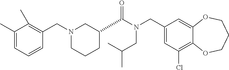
C1(CN(C(=O)C2CCCN(CC3=C(C)C(C)=CC=C3)C2)CC(C)C)=CC(Cl)=C2C(=C1)OCCCO2
